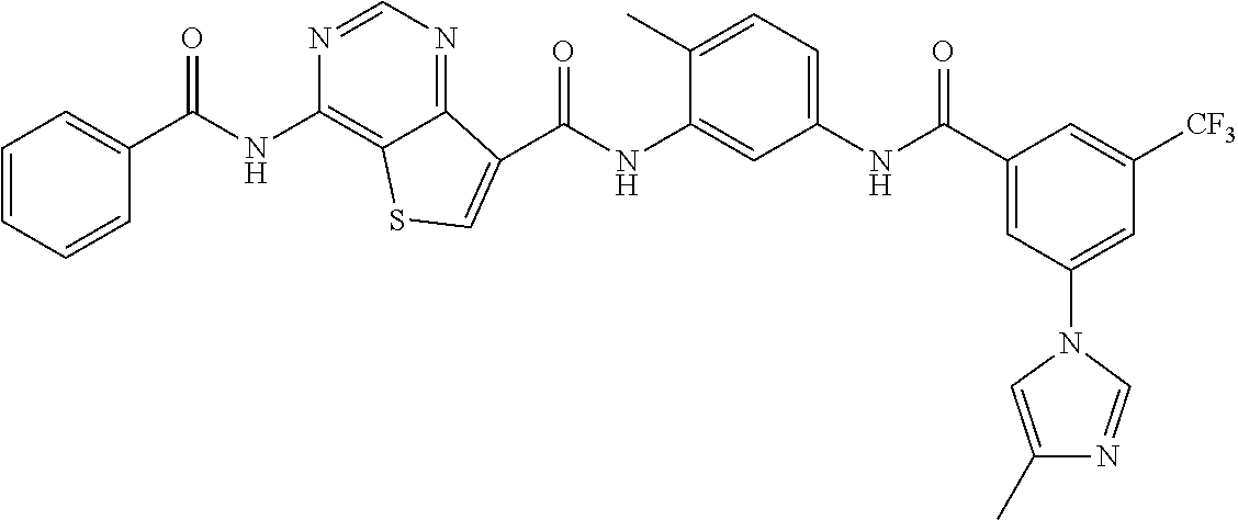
C(NC1=CC(NC(C2=CC(N3C=C(C)N=C3)=CC([CF3])=C2)=O)=CC=C1C)(=O)C1=CSC2=C(NC(C3=CC=CC=C3)=O)N=CN=C21
